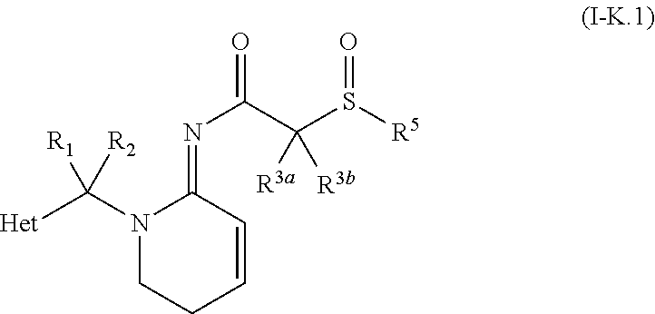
N1(C([R1])([Het])[R2])CCC=CC1=NC(C(S([R5])=O)([R3b])[R3a])=O
